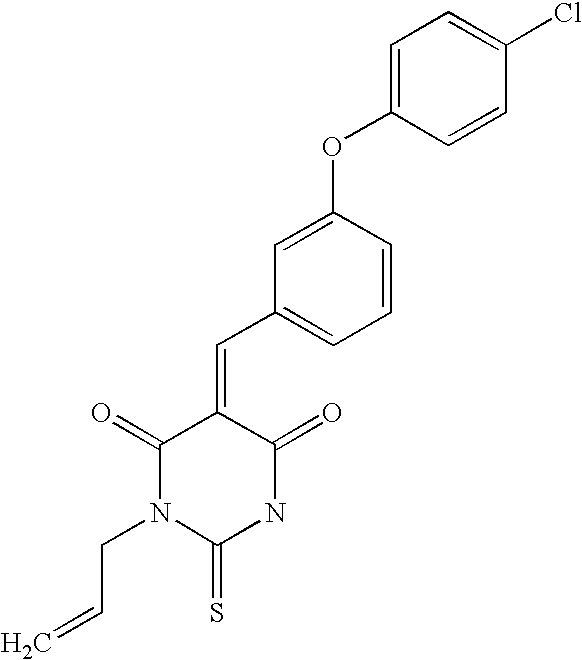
C1=C(OC2=CC(C=C3C(=O)N(CC=C)C(=S)NC3=O)=CC=C2)C=CC(Cl)=C1
